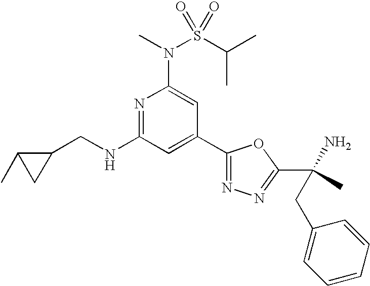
N1=C(NCC2C(C)C2)C=C(C2=NN=C(C(N)(C)CC3=CC=CC=C3)O2)C=C1N(C)S(C(C)C)(=O)=O
